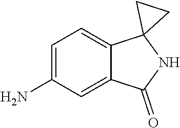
C1=C(N)C=C2C(=C1)C1(NC2=O)CC1
